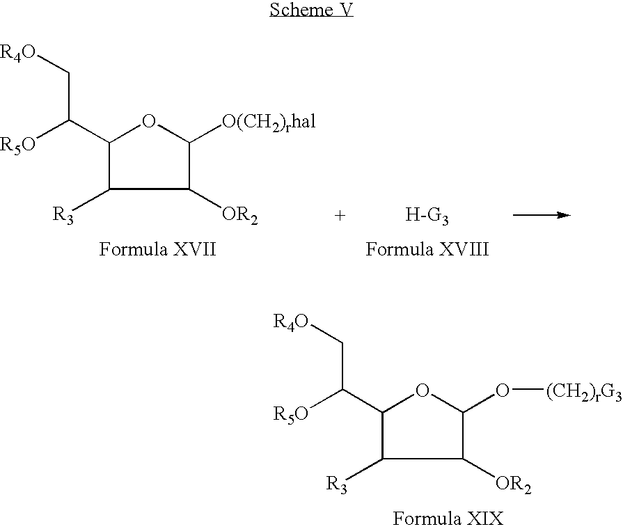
C1([OR2])C(O[(CH2)rG3])OC(C([R5O])C[R4O])C1[R3].C1([OR2])C([O(CH2)rhal])OC(C([R5O])C[R4O])C1[R3]
